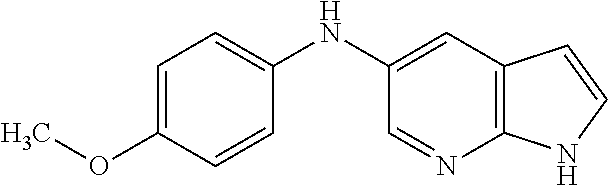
C1(NC2=CC=C(OC)C=C2)=CC2=C(N=C1)NC=C2
